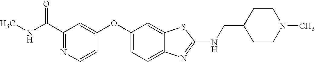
N1=C(C(=O)NC)C=C(OC2=CC=C3C(=C2)SC(NCC2CCN(C)CC2)=N3)C=C1
